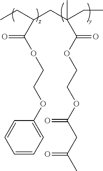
CCC(CC(CC)(C(OCCOC(CC(C)=O)=O)=O)C)C(OCCOC1=CC=CC=C1)=O
